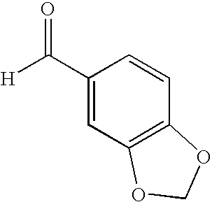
C1(C([H])=O)=CC2=C(C=C1)OCO2
